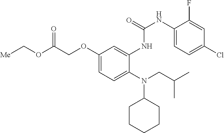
O(C(COC1=CC=C(N(C2CCCCC2)CC(C)C)C(NC(=O)NC2=CC=C(Cl)C=C2F)=C1)=O)C[Me]
